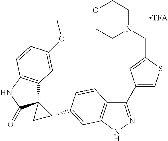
C1(C2=NNC3=C2C=CC(C2C4(C2)C2=C(NC4=O)C=CC(OC)=C2)=C3)=CSC(CN2CCOCC2)=C1
